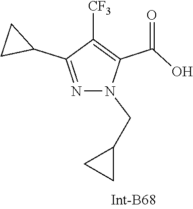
C1C(C2=NN(CC3CC3)C(C(=O)O)=C2[CF3])C1
